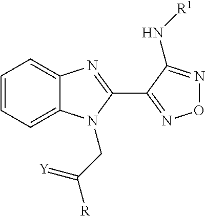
C1=CC=C2C(=C1)N=C(C1=NON=C1N[R1])N2CC(=[Y])[R]
